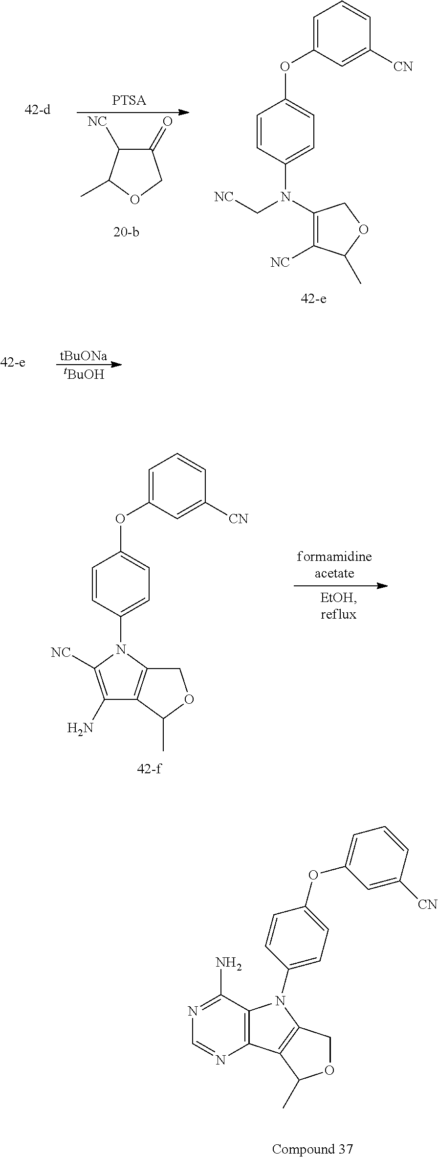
C12=C(C(N)=NC=N1)N(C1=CC=C(OC3=CC=CC([CN])=C3)C=C1)C1=C2C(C)OC1.C1(=O)C([NC])C(C)OC1.C1=CC(N(C2=C([NC])C(C)OC2)C[NC])=CC=C1OC1=CC=CC([CN])=C1.[tBuONa].[tBuOH].C1=CC(N2C([NC])=C(N)C3=C2COC3C)=CC=C1OC1=CC=CC([CN])=C1
